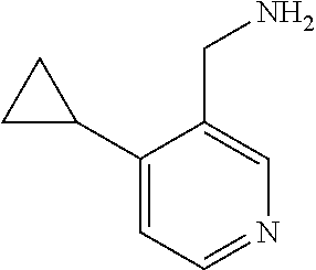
C1(C2CC2)=CC=NC=C1CN
